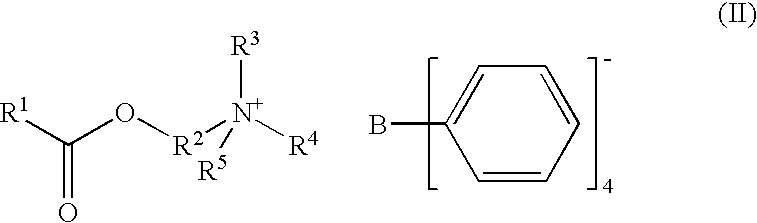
C1=CC=CC=C1B.[R1]C(O[R2][N+]([R3])([R4])[R5])=O
